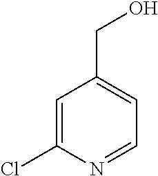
C1=C(Cl)N=CC=C1CO
